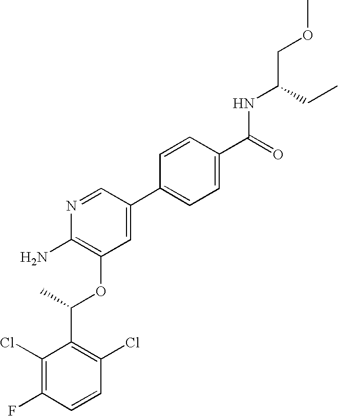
C1(Cl)=C(F)C=CC(Cl)=C1C(C)OC1=C(N)N=CC(C2=CC=C(C(=O)NC(COC)CC)C=C2)=C1
